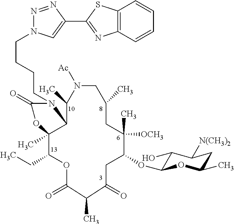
C(CCCN1C(=O)OC2(C)C(CC)OC(=O)C(C)C(=O)CC(OC3C(O)C([N(CH3)2])CC(C)O3)C(C)([OCH3])CC(C)CN([Ac])C(C)C12)N1N=NC(C2=NC3=C(S2)C=CC=C3)=C1
